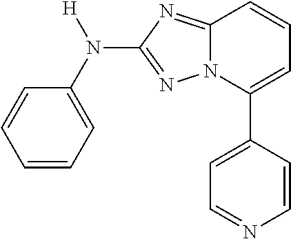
C1=CC=C(N([H])C2=NN3C(=N2)C=CC=C3C2=CC=NC=C2)C=C1
